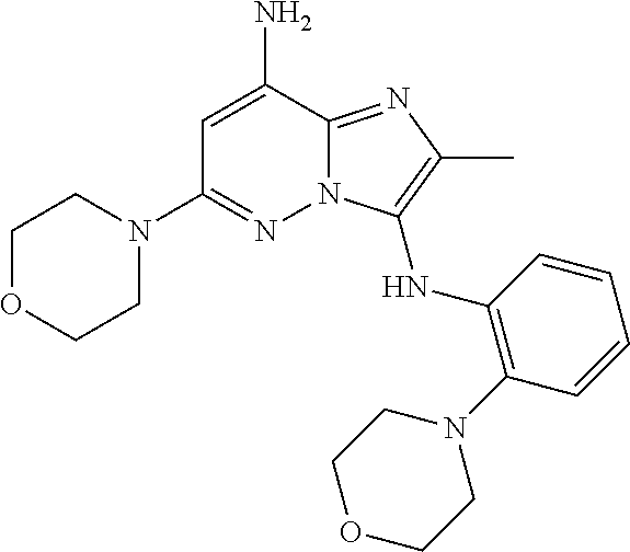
N12C(=NC(C)=C1NC1=C(N3CCOCC3)C=CC=C1)C(N)=CC(N1CCOCC1)=N2
